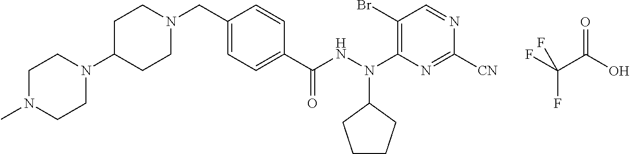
FC(C(O)=O)(F)F.N1(C2CCN(CC3=CC=C(C(NN(C4=C(Br)C=NC([CN])=N4)C4CCCC4)=O)C=C3)CC2)CCN(C)CC1
